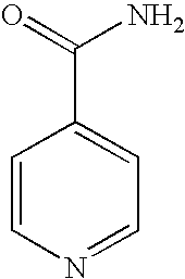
C1=CN=CC=C1C(=O)N
